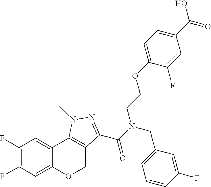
C1(F)=C(F)C=C2C(=C1)C1=C(CO2)C(C(N(CC2=CC=CC(F)=C2)CCOC2=CC=C(C(=O)O)C=C2F)=O)=NN1C
